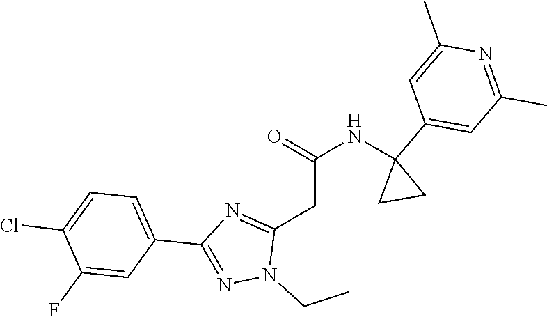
C(CC1=NC(C2=CC=C(Cl)C(F)=C2)=NN1CC)(=O)NC1(C2=CC(C)=NC(C)=C2)CC1
